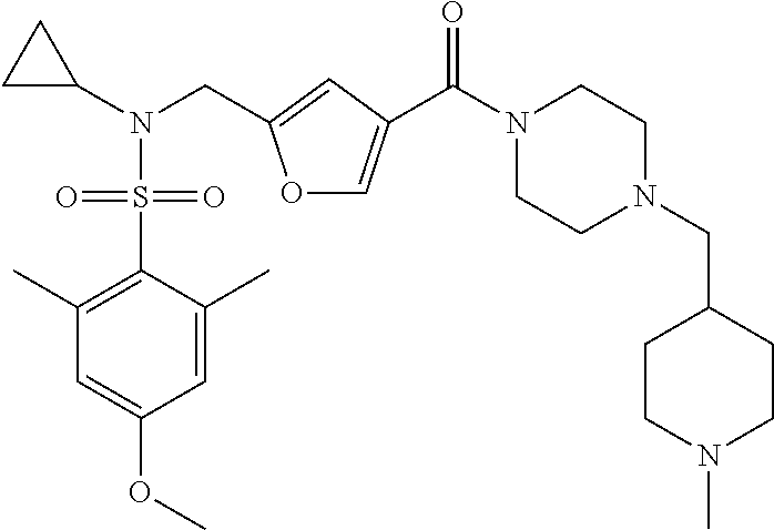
O1C=C(C(N2CCN(CC3CCN(C)CC3)CC2)=O)C=C1CN(C1CC1)S(C1=C(C)C=C(OC)C=C1C)(=O)=O
